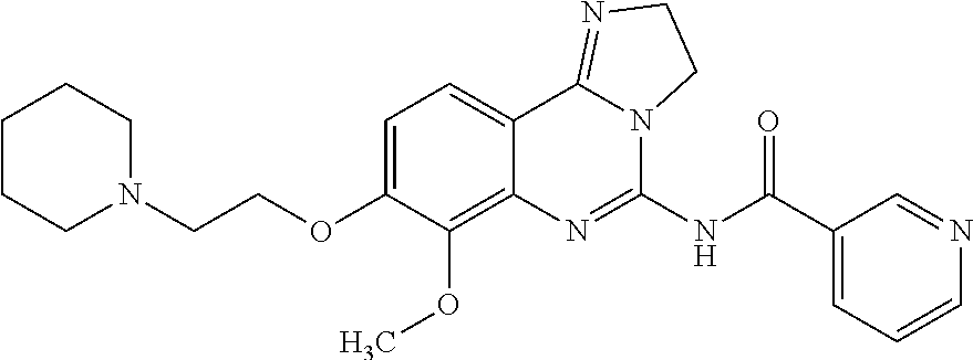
C(COC1=CC=C2C(=C1OC)N=C(NC(C1=CC=CN=C1)=O)N1C2=NCC1)N1CCCCC1
